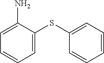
C1=C(N)C(SC2=CC=CC=C2)=CC=C1
